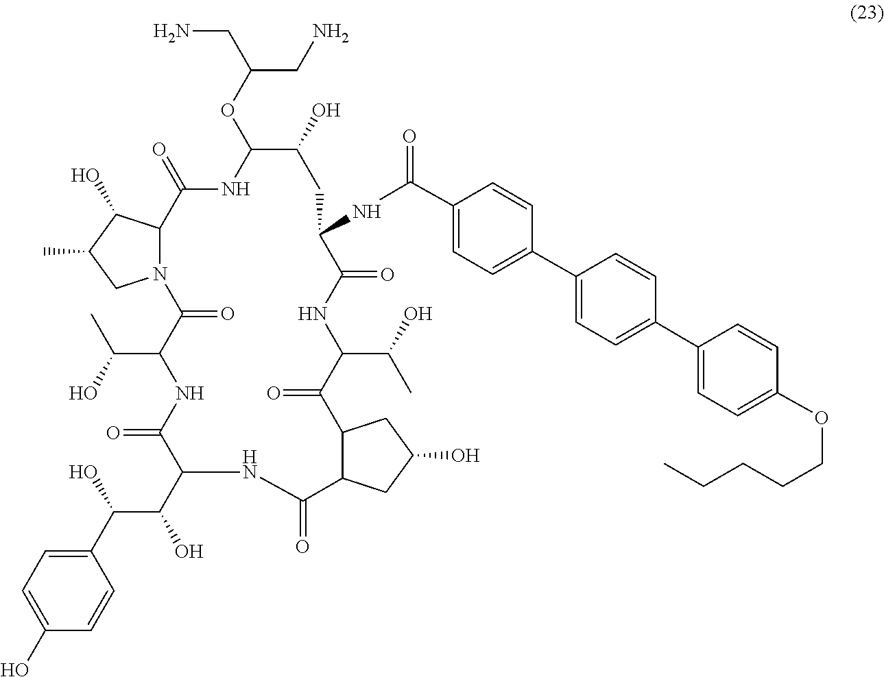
C1(C(=O)NC2C(=O)NC(C(C)O)C(=O)C3C(C(=O)NC(C(C(C4=CC=C(O)C=C4)O)O)C(=O)NC(C(O)C)C(=O)N4C(C(=O)NC(OC(CN)CN)C(O)C2)C(O)C(C)C4)CC(O)C3)=CC=C(C2=CC=C(C3=CC=C(OCCCCC)C=C3)C=C2)C=C1
